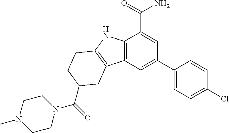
C12=C(C=C(C3=CC=C(Cl)C=C3)C=C1C(=O)N)C1=C(N2)CCC(C(N2CCN(C)CC2)=O)C1
